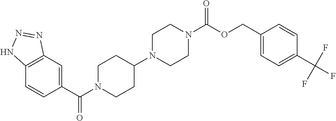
C12=C(C=C(C(=O)N3CCC(N4CCN(C(OCC5=CC=C(C(F)(F)F)C=C5)=O)CC4)CC3)C=C1)N=NN2
